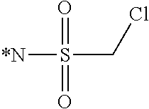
[*N]S(CCl)(=O)=O
